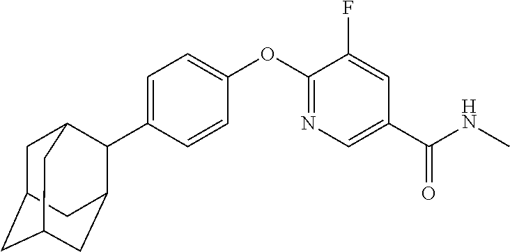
C1=C(C2C3CC4CC(CC2C4)C3)C=CC(OC2=NC=C(C(NC)=O)C=C2F)=C1
